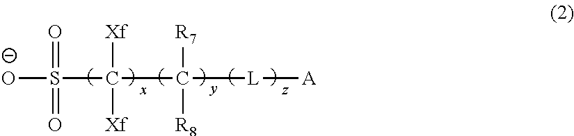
[O-]S(C(C([L][A])([R7])[R8])([Xf])[Xf])(=O)=O
